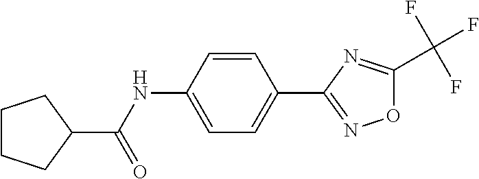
C1=CC(NC(C2CCCC2)=O)=CC=C1C1=NOC(C(F)(F)F)=N1
